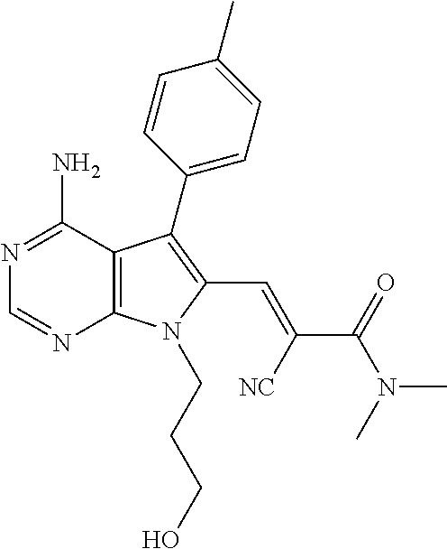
C12=C(C(N)=NC=N1)C(C1=CC=C(C)C=C1)=C(C=C([NC])C(N(C)C)=O)N2CCCO
